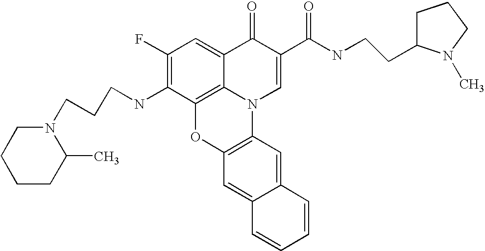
C1(F)=C(NCCCN2CCCCC2C)C2=C3C(=C1)C(=O)C(C(NCCC1CCCN1C)=O)=CN3C1=C(O2)C=C2C(=C1)C=CC=C2
